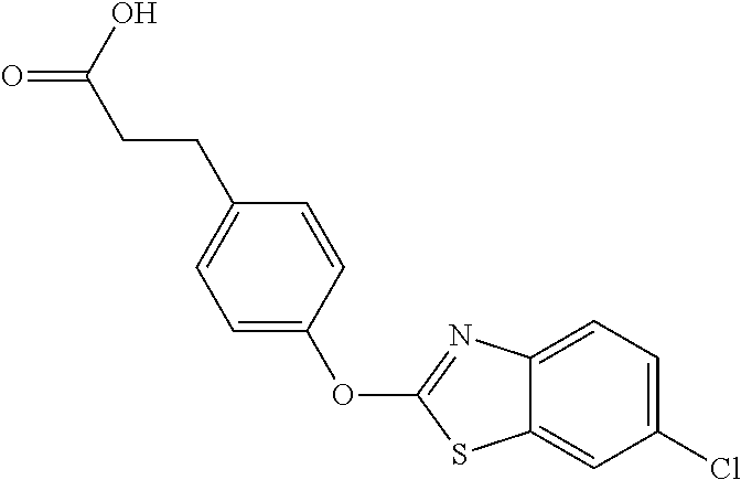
C1=C(OC2=NC3=CC=C(Cl)C=C3S2)C=CC(CCC(=O)O)=C1
